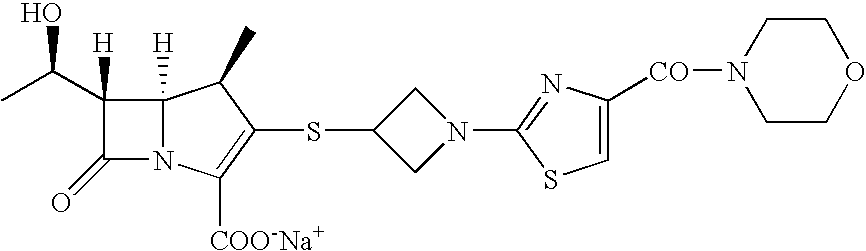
C12([H])N(C([COO-Na+])=C(SC3CN(C4=NC([CO]N5CCOCC5)=CS4)C3)C1C)C(=O)C2([H])C(C)O
